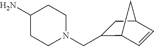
C1(N)CCN(CC2C3C=CC(C2)C3)CC1
